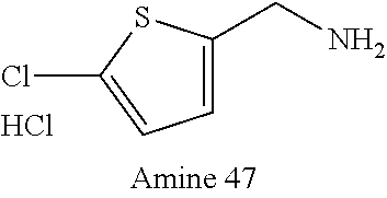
C(N)C1=CC=C(Cl)S1.Cl
